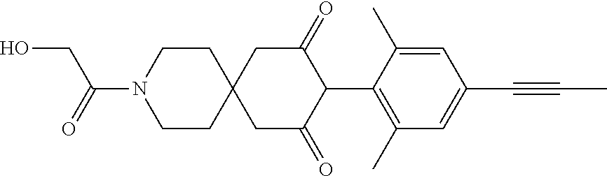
C1CN(C(=O)CO)CCC12CC(=O)C(C1=C(C)C=C(C#CC)C=C1C)C(=O)C2
